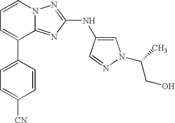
C1=CN2C(=NC(NC3=CN(C(C)CO)N=C3)=N2)C(C2=CC=C([CN])C=C2)=C1
